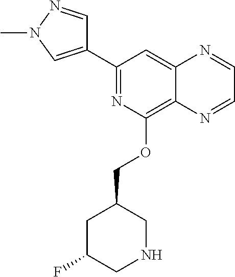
C1(C2=NC(OCC3CC(F)CNC3)=C3C(=C2)N=CC=N3)=CN(C)N=C1
